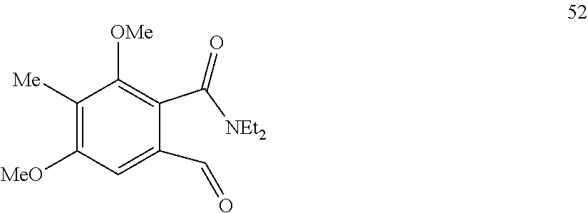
C1([Me])=C([MeO])C=C(C=O)C(C([NEt2])=O)=C1[OMe]
